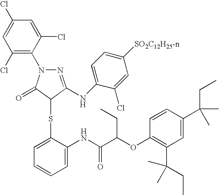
C1(Cl)=C(N2N=C(NC3=CC=C([SO2C12H25-n])C=C3Cl)C(SC3=CC=CC=C3NC(C(CC)OC3=C(C(CC)(C)C)C=C(C(C)(C)CC)C=C3)=O)C2=O)C(Cl)=CC(Cl)=C1
